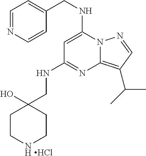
C(NC1=NC2=C(C(C)C)C=NN2C(NCC2=CC=NC=C2)=C1)C1(O)CCNCC1.Cl
